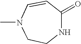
N1(C)CCNC(=O)C=C1
